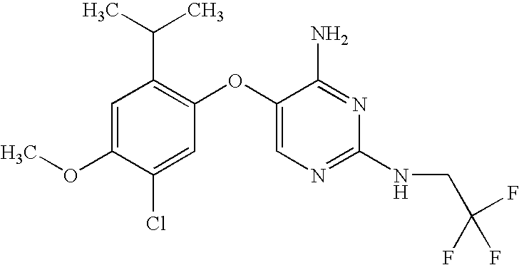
C1=C(OC)C(Cl)=CC(OC2=CN=C(NCC(F)(F)F)N=C2N)=C1C(C)C
